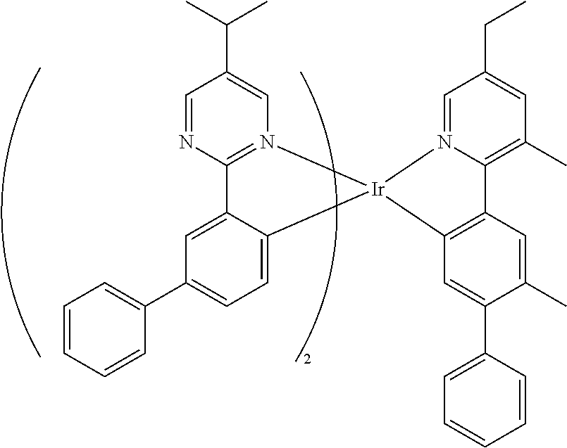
C12=N(C=C(C(C)C)C=N1)[Ir]1(C3=CC=C(C4=CC=CC=C4)C=C23)C2=C(C3=C(C)C=C(CC)C=N31)C=C(C)C(C1=CC=CC=C1)=C2
